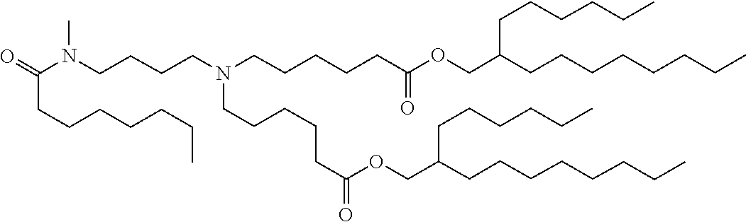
C(CCCC)CCCC(COC(CCCCCN(CCCCCC(OCC(CCCCCCCC)CCCCCC)=O)CCCCN(C)C(CCCCCCC)=O)=O)CCCCCC
